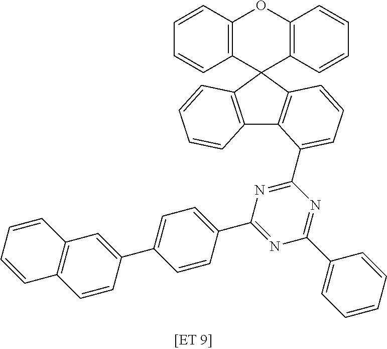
C12=C(C3(C4=C(O1)C=CC=C4)C1=C(C4=C3C=CC=C4C3=NC(C4=CC=C(C5=CC6=C(C=C5)C=CC=C6)C=C4)=NC(C4=CC=CC=C4)=N3)C=CC=C1)C=CC=C2
